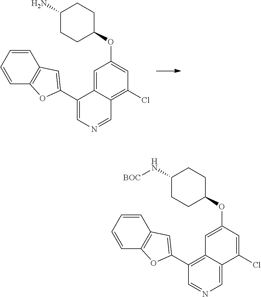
C12=CC(OC3CCC(N)CC3)=CC(Cl)=C1C=NC=C2C1=CC2=C(C=CC=C2)O1.C12=C(C3=CC4=C(C=CC=C4)O3)C=NC=C1C(Cl)=CC(OC1CCC(N[BOC])CC1)=C2
